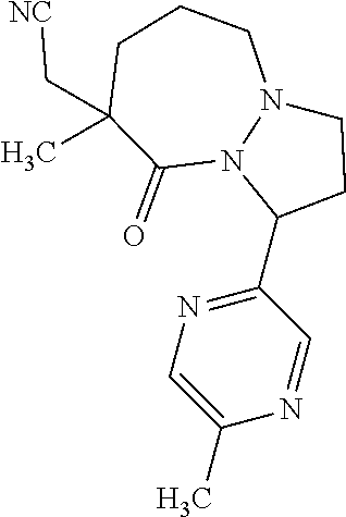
C1(C)=CN=C(C2CCN3N2C(=O)C(C)(C[NC])CCC3)C=N1
